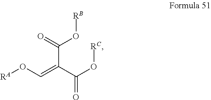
C(C(C(O[RC])=O)=CO[RA])(O[RB])=O
